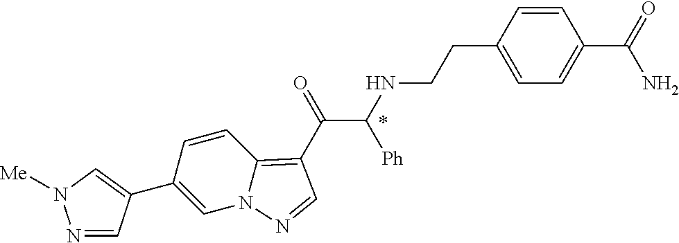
C1(C2=CN([Me])N=C2)=CN2C(=C(C(=O)C(NCCC3=CC=C(C(=O)N)C=C3)[Ph])C=N2)C=C1
